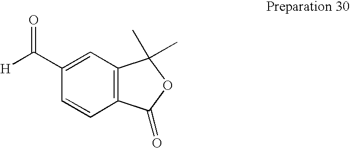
C1(C([H])=O)=CC2=C(C=C1)C(=O)OC2(C)C
